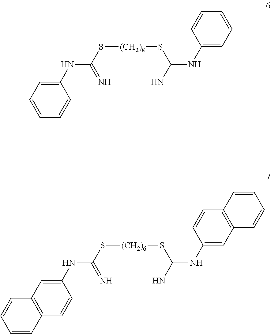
C1(NC(S[(CH2)8]SC(NC2=CC=CC=C2)N)=N)=CC=CC=C1.C1(NC(S[(CH2)6]SC(NC2=CC3=C(C=C2)C=CC=C3)N)=N)=CC2=C(C=C1)C=CC=C2
